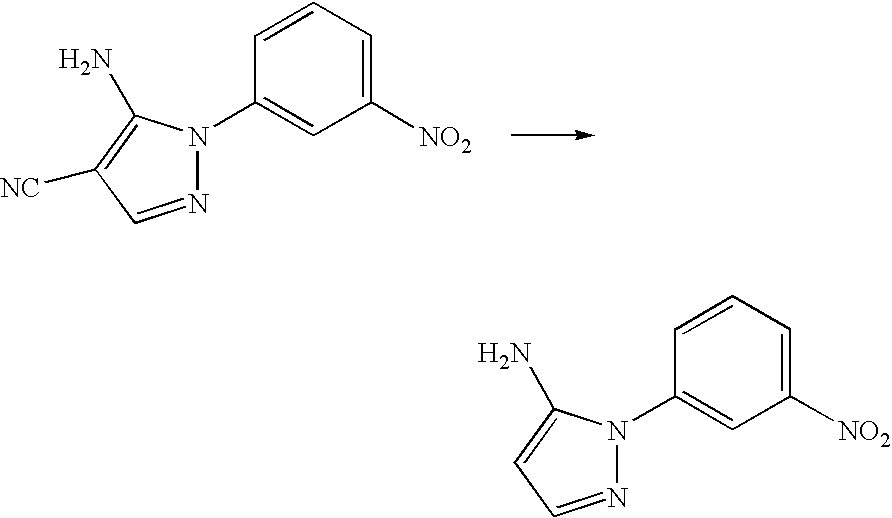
N1=CC([NC])=C(N)N1C1=CC([NO2])=CC=C1.N1=CC=C(N)N1C1=CC([NO2])=CC=C1
